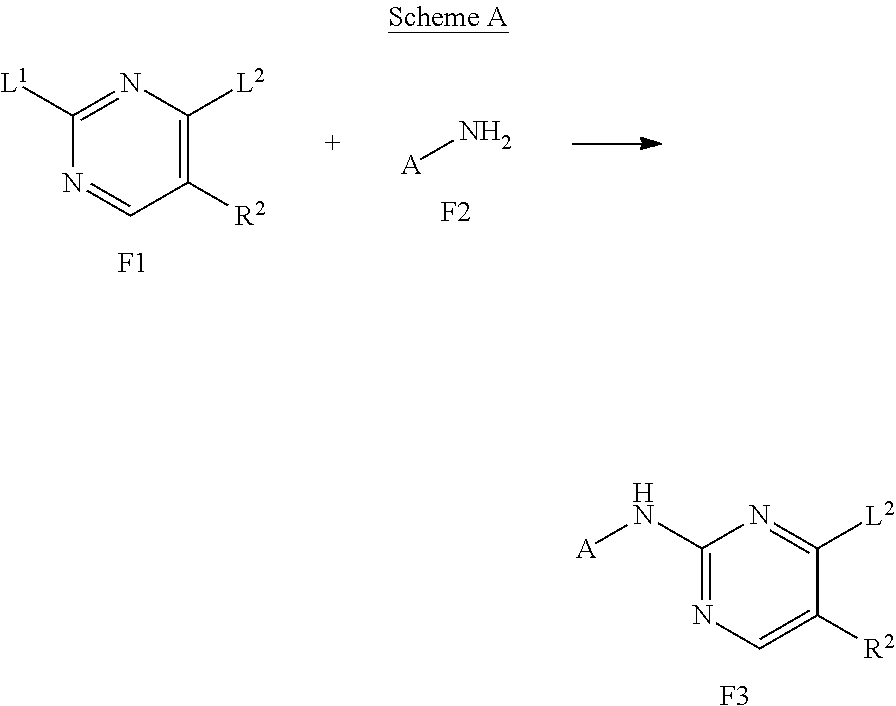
C1([R2])=C([L2])N=C([L1])N=C1.[F1].[A]N.[F2].C1([R2])=CN=C(N[A])N=C1[L2].[F3]
